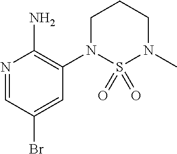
N1=CC(Br)=CC(N2S(=O)(=O)N(C)CCC2)=C1N
